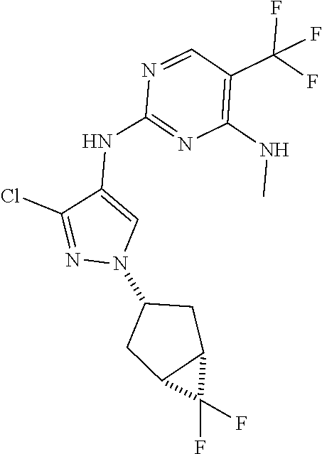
N1=CC(C(F)(F)F)=C(NC)N=C1NC1=CN(C2CC3C(C2)C3(F)F)N=C1Cl
